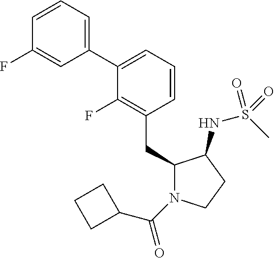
C1(CC2N(C(=O)C3CCC3)CCC2NS(C)(=O)=O)=C(F)C(C2=CC=CC(F)=C2)=CC=C1
